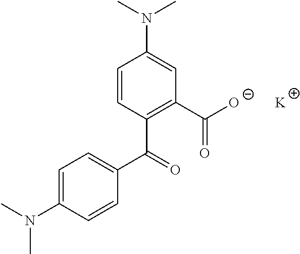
C1=CC(N(C)C)=CC=C1C(C1=C(C([O-])=O)C=C(N(C)C)C=C1)=O.[K]
